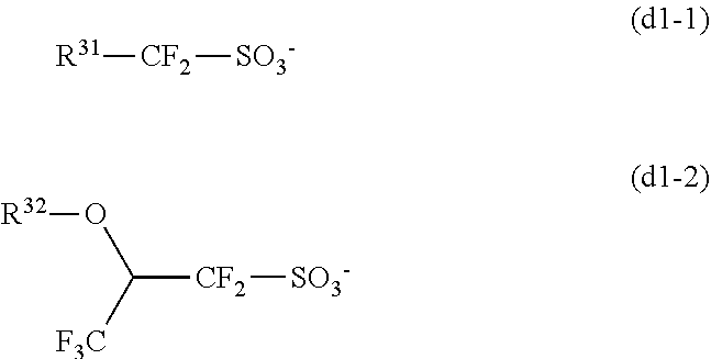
[CF2]([R31])[SO3-].[CF2](C(O[R32])[F3C])[SO3-]
